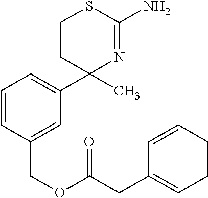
C1=CC(COC(CC2=CCCC=C2)=O)=CC(C2(C)N=C(N)SCC2)=C1
